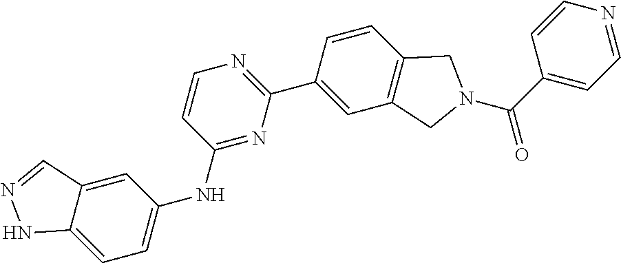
C12=CC=C(NC3=NC(C4=CC5=C(C=C4)CN(C(C4=CC=NC=C4)=O)C5)=NC=C3)C=C1C=NN2
